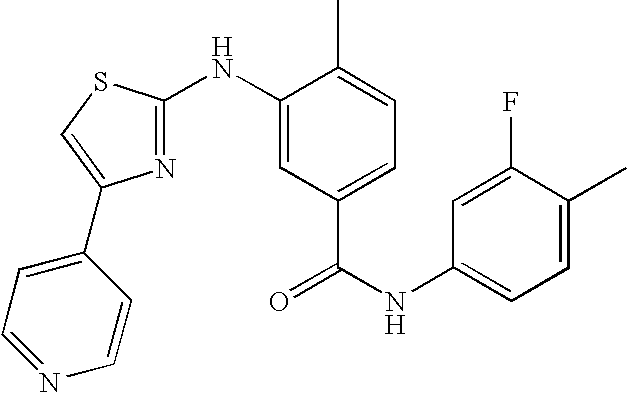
C1=C(F)C(C)=CC=C1NC(=O)C1=CC=C(C)C(NC2=NC(C3=CC=NC=C3)=CS2)=C1
